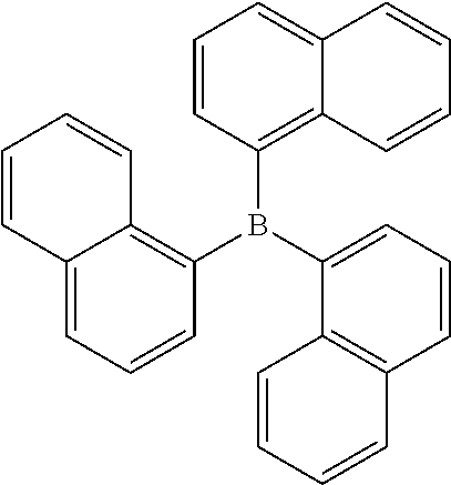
C12=CC=CC(B(C3=CC=CC4=C3C=CC=C4)C3=C4C(=CC=C3)C=CC=C4)=C1C=CC=C2
